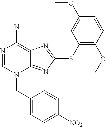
N1=CN(CC2=CC=C([NO2])C=C2)C2=NC(SC3=C(OC)C=CC(OC)=C3)=NC2=C1N
